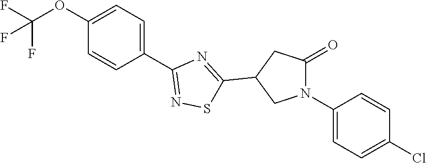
C1=C(C2=NSC(C3CN(C4=CC=C(Cl)C=C4)C(=O)C3)=N2)C=CC(OC(F)(F)F)=C1
